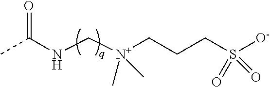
CC(NC[N+](CCCS([O-])(=O)=O)(C)C)=O
